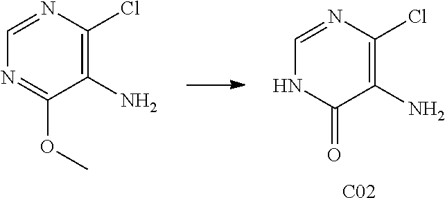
C1(N)=C(Cl)N=CNC1=O.[C02].C1(N)=C(Cl)N=CN=C1OC
